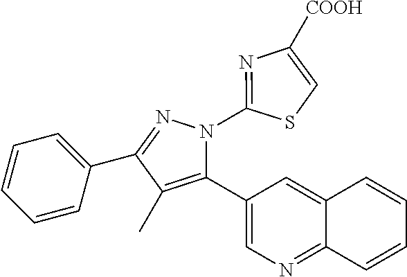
C1=CC=C(C2=NN(C3=NC([COOH])=CS3)C(C3=CN=C4C(=C3)C=CC=C4)=C2C)C=C1
